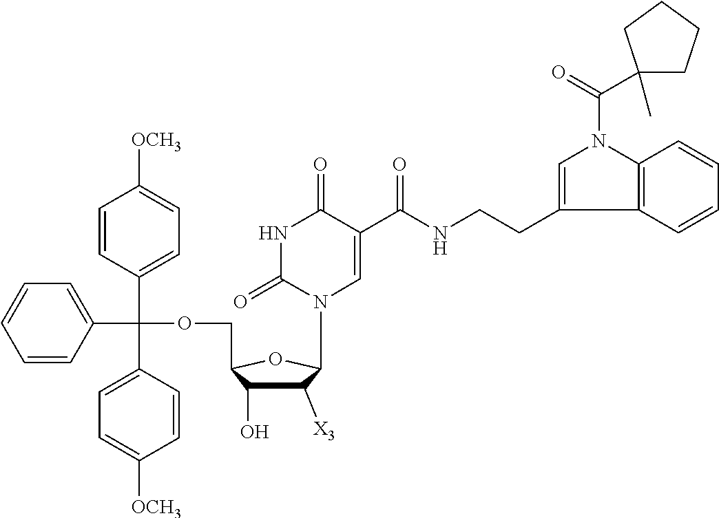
C1([X3])C(O)C(COC(C2=CC=CC=C2)(C2=CC=C([OCH3])C=C2)C2=CC=C([OCH3])C=C2)OC1N1C=C(C(NCCC2=CN(C(=O)C3(C)CCCC3)C3=C2C=CC=C3)=O)C(=O)NC1=O
